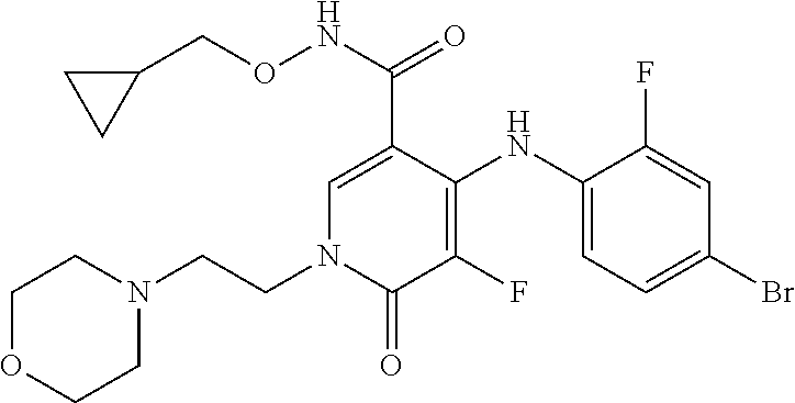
C1=C(C(NOCC2CC2)=O)C(NC2=CC=C(Br)C=C2F)=C(F)C(=O)N1CCN1CCOCC1
